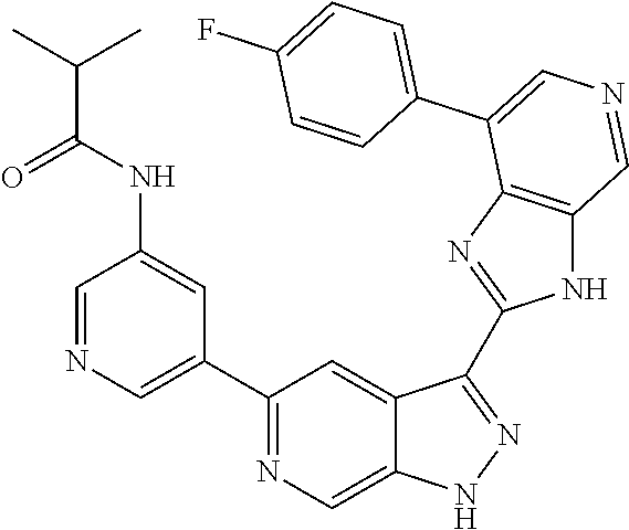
C1(C2=CN=CC(NC(=O)C(C)C)=C2)=NC=C2C(=C1)C(C1=NC3=C(N1)C=NC=C3C1=CC=C(F)C=C1)=NN2
